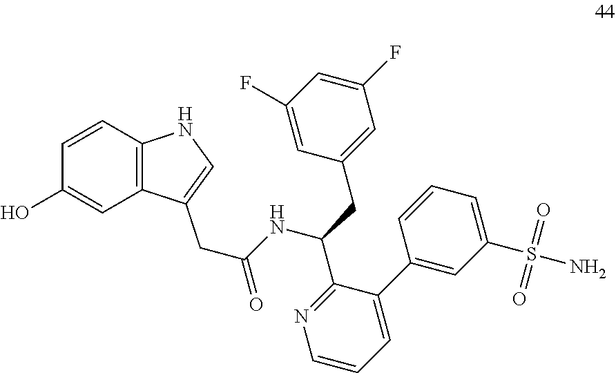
C(NC(C1=NC=CC=C1C1=CC(S(N)(=O)=O)=CC=C1)CC1=CC(F)=CC(F)=C1)(=O)CC1=CNC2=C1C=C(O)C=C2
